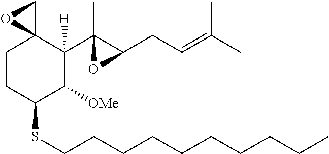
C1CC(SCCCCCCCCCC)C([OMe])C(C2(C)C(CC=C(C)C)O2)([H])C12CO2
